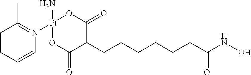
[Pt]1(N2=C(C)C=CC=C2)(N)OC(=O)C(CCCCCCC(NO)=O)C(=O)O1
